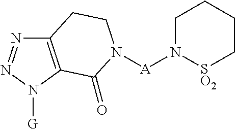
C12=C(N([G])N=N1)C(=O)N([A]N1[SO2]CCCC1)CC2
